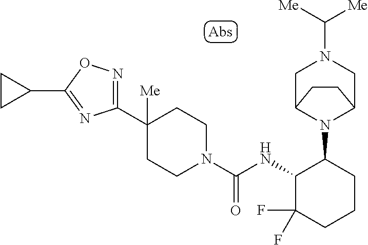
C1(C2([Me])CCN(C(NC3C(F)(F)CCCC3N3C4CN(C([Me])[Me])CC3CC4)=O)CC2)=NOC(C2CC2)=N1
